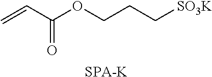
C=CC(OCCC[SO3K])=O.[SPA-K]
